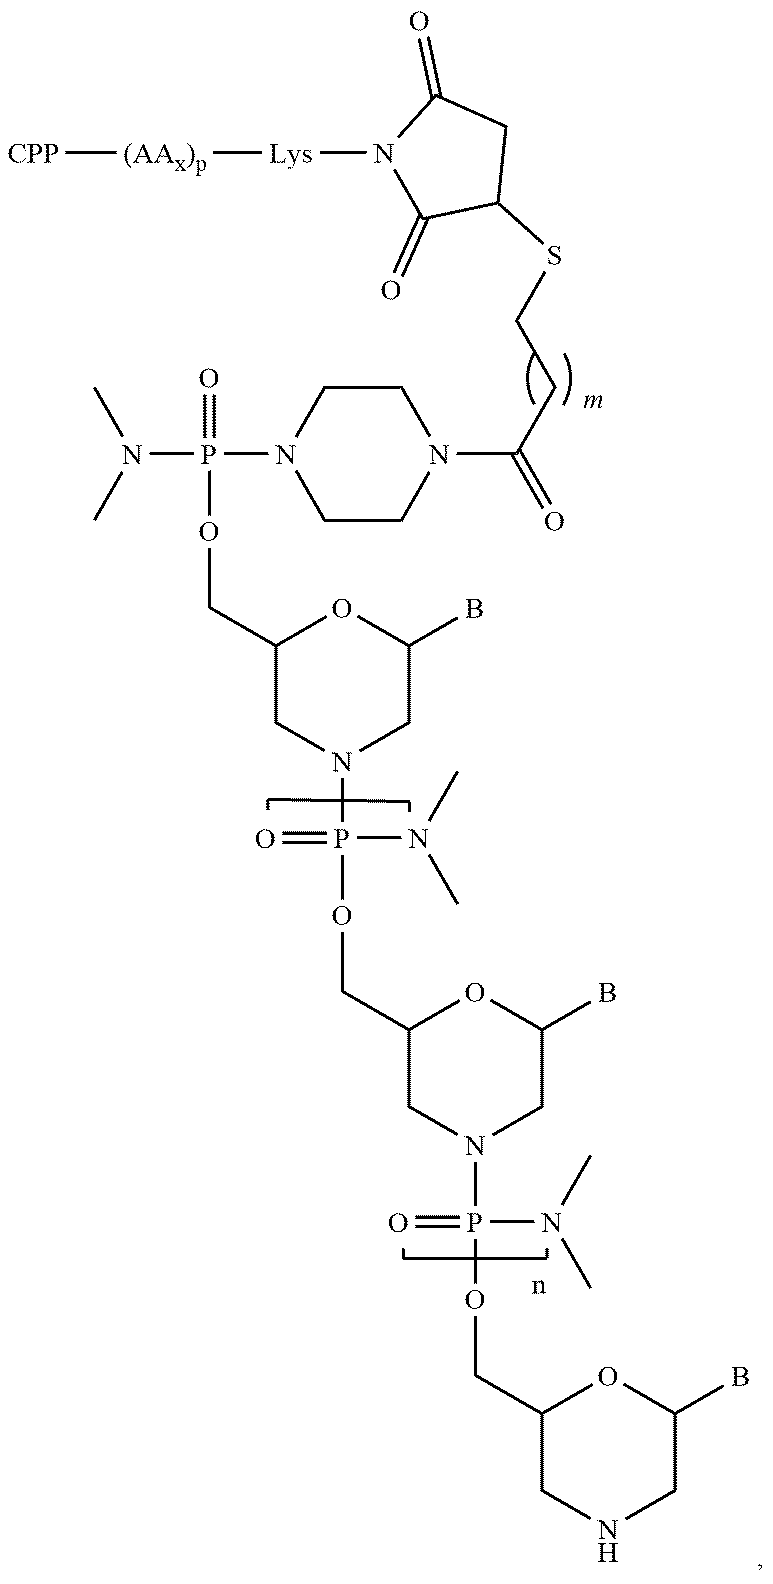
N1([Lys][(AAx)p][CPP])C(=O)C(SCCC(N2CCN(P(OCC3CN(P(N(C)C)(OCC4OC(B)CN(P(N(C)C)(OCC5CNCC(B)O5)=O)C4)=O)CC(B)O3)(N(C)C)=O)CC2)=O)CC1=O
